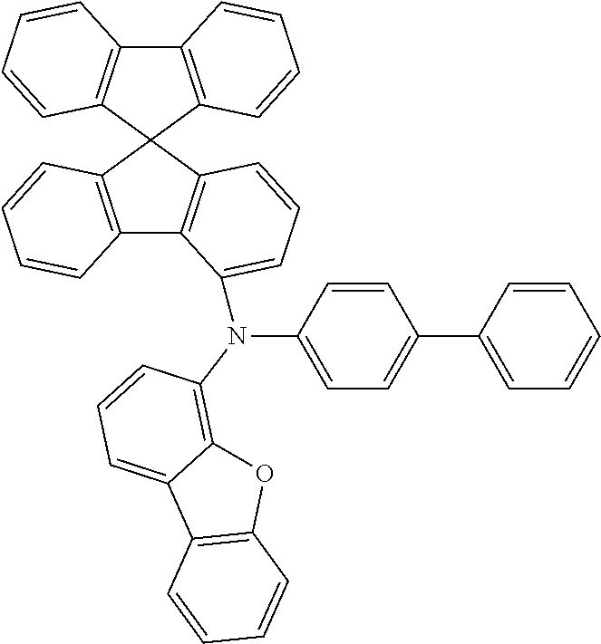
C12=C(C3(C4=C1C=CC=C4)C1=C(C4=C3C=CC=C4N(C3=CC=C(C4=CC=CC=C4)C=C3)C3=C4OC5=C(C4=CC=C3)C=CC=C5)C=CC=C1)C=CC=C2
